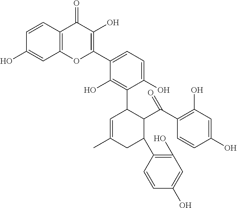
C1=CC2=C(C=C1O)OC(C1=CC=C(O)C(C3C=C(C)CC(C4=C(O)C=C(O)C=C4)C3C(C3=C(O)C=C(O)C=C3)=O)=C1O)=C(O)C2=O
